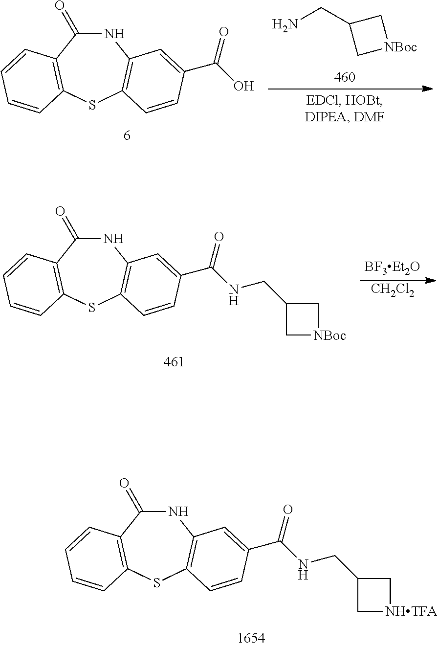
N1C(=O)C2=C(SC3=C1C=C(C(NCC1C[NHTFA]C1)=O)C=C3)C=CC=C2.N1C(=O)C2=C(SC3=C1C=C(C(O)=O)C=C3)C=CC=C2.NCC1C[NBoc]C1.[CH2Cl2].N1C(=O)C2=C(SC3=C1C=C(C(NCC1C[NBoc]C1)=O)C=C3)C=CC=C2
